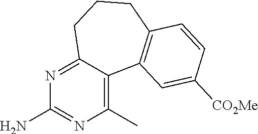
C1(C)=C2C(=NC(N)=N1)CCCC1=C2C=C([CO2Me])C=C1
